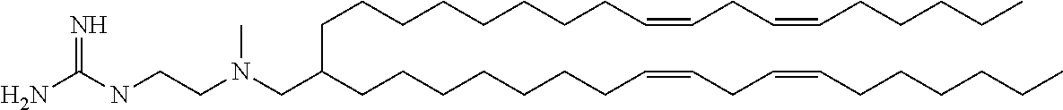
C(CCCC=CCC=CCCCCC)CCCCC(CCCCCCCC=CCC=CCCCCCC)CN(CCNC(N)=N)C
